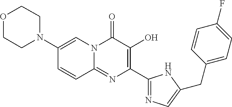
C1N(C2=CN3C(=NC(C4=NC=C(CC5=CC=C(F)C=C5)N4)=C(O)C3=O)C=C2)CCOC1
